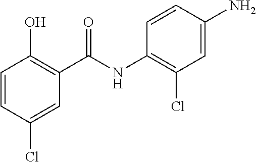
C1=CC(Cl)=CC(C(=O)NC2=C(Cl)C=C(N)C=C2)=C1O
